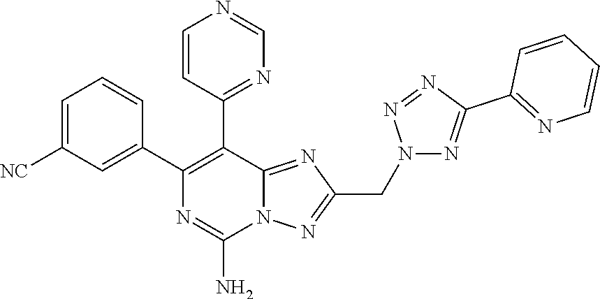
C1=C([NC])C=C(C2=C(C3=NC=NC=C3)C3=NC(CN4N=C(C5=NC=CC=C5)N=N4)=NN3C(N)=N2)C=C1
